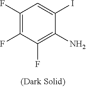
C1(F)=C(F)C(F)=C(N)C(I)=C1
